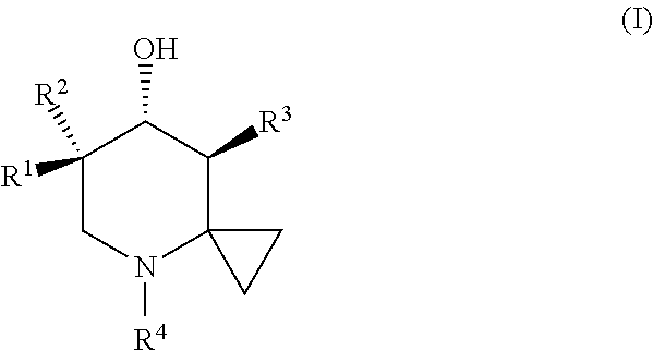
C1N([R4])C2(C([R3])C(O)C1([R1])[R2])CC2
